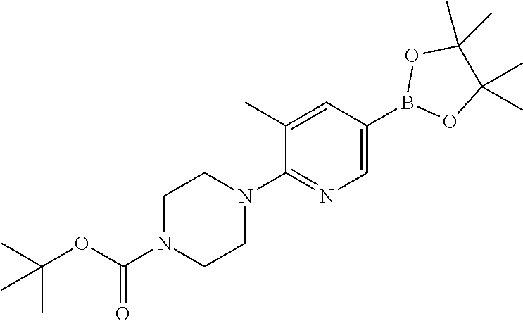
C1N(C(OC(C)(C)C)=O)CCN(C2=NC=C(B3OC(C)(C)C(C)(C)O3)C=C2C)C1
